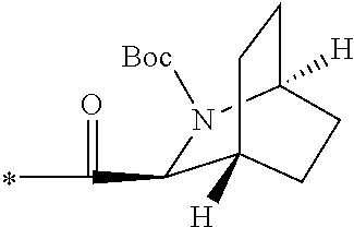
C1(C(=O)C)N([Boc])C2([H])CCC1([H])CC2
